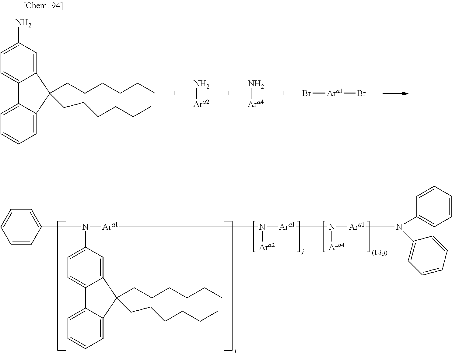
C12=CC(N)=CC=C1C1=CC=CC=C1C2(CCCCCC)CCCCCC.N[Ara2].Br[Ara1]Br.N[Ara4].C1=CC(N(C2=CC=C3C(=C2)C(CCCCCC)(CCCCCC)C2=CC=CC=C32)[Ara1]N([Ara1]N([Ara1]N(C2=CC=CC=C2)C2=CC=CC=C2)[Ara4])[Ara2])=CC=C1.[(1-i-j)]
